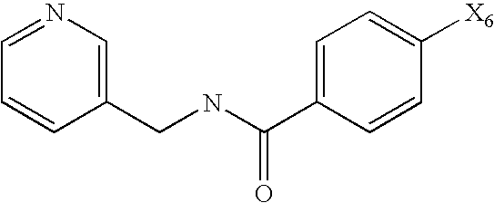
C1(CNC(C2=CC=C([X6])C=C2)=O)=CN=CC=C1
